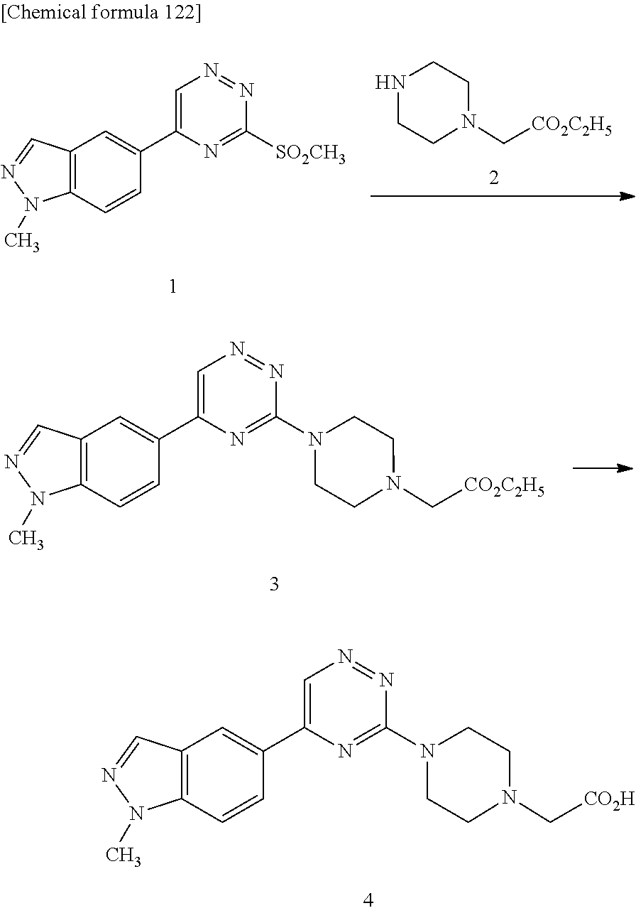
N1CCN(C[CO2C2H5])CC1.C1=C(C2=CC3=C(C=C2)N(C)N=C3)N=C([SO2CH3])N=N1.C1=C(C2=CC3=C(C=C2)N(C)N=C3)N=C(N2CCN(C[CO2C2H5])CC2)N=N1.C1=C(C2=CC3=C(C=C2)N(C)N=C3)N=C(N2CCN(C[CO2H])CC2)N=N1
